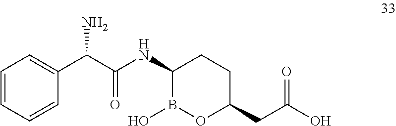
C1=CC=CC(C(C(NC2B(O)OC(CC(O)=O)CC2)=O)N)=C1
